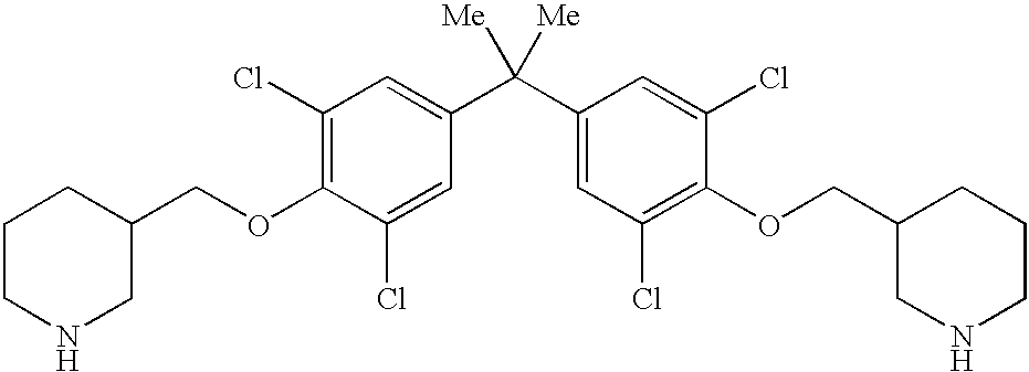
C1(Cl)=C(OCC2CCCNC2)C(Cl)=CC(C(C2=CC(Cl)=C(OCC3CNCCC3)C(Cl)=C2)([Me])[Me])=C1
